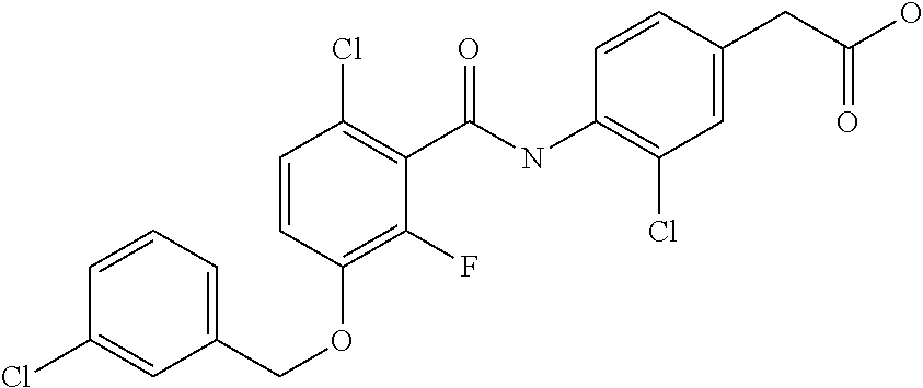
C1=CC=C(COC2=C(F)C(C(NC3=C(Cl)C=C(CC(O)=O)C=C3)=O)=C(Cl)C=C2)C=C1Cl
